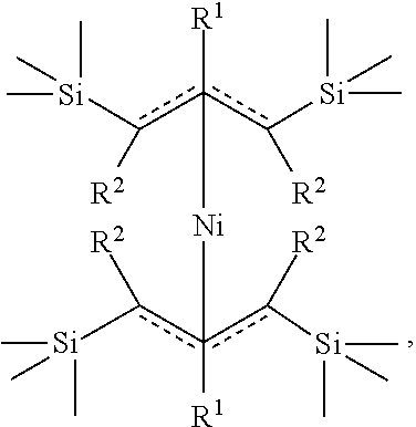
c(c(c([R2])[Si](C)(C)C)([R1])[Ni]c(c([R2])[Si](C)(C)C)(c([R2])[Si](C)(C)C)[R1])([R2])[Si](C)(C)C
